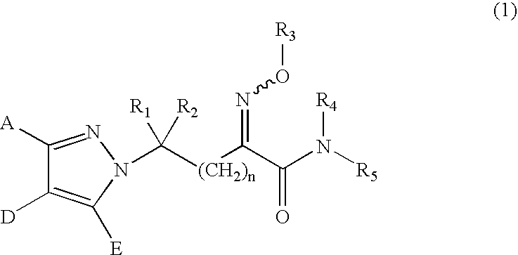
C1([A])=NN(C([(CH2)n]C(C(N([R5])[R4])=O)=NO[R3])([R2])[R1])C([E])=C1[D]
